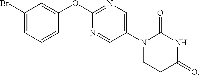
C1(Br)=CC=CC(OC2=NC=C(N3CCC(=O)NC3=O)C=N2)=C1
